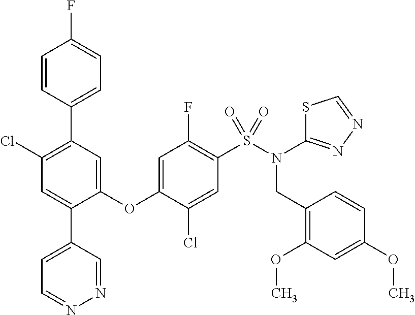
C1=CC(C2=C(Cl)C=C(C3=CC=NN=C3)C(OC3=CC(F)=C(S(N(C4=NN=CS4)CC4=C(OC)C=C(OC)C=C4)(=O)=O)C=C3Cl)=C2)=CC=C1F
